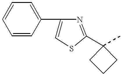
C1=CC(C2=CSC(C3(C)CCC3)=N2)=CC=C1
